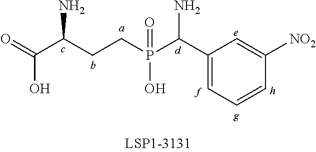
O=C(C(CCP(C(C1=CC=CC([NO2])=C1)N)(=O)O)N)O
